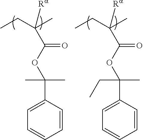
O(C(C(C)(CC)[Ra])=O)C(C)(CC)C1=CC=CC=C1.O(C(C(C)(CC)[Ra])=O)C(C)(C)C1=CC=CC=C1
